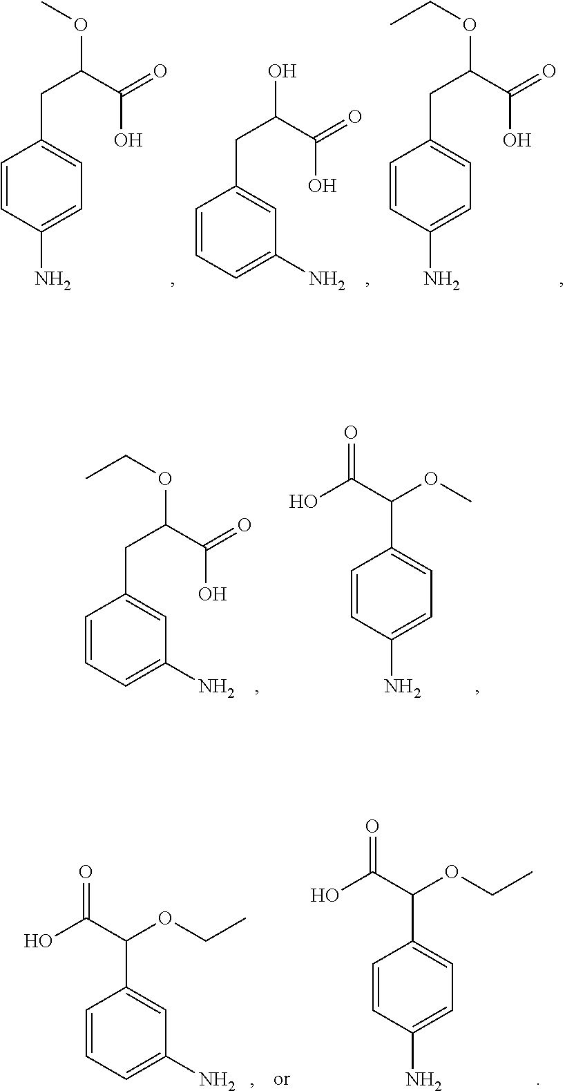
C1=CC(N)=CC=C1CC(C(=O)O)OC.C1=CC=C(N)C=C1CC(C(=O)O)O.C1=CC(N)=CC=C1CC(C(=O)O)OCC.C1=CC=C(N)C=C1CC(C(=O)O)OCC.C1=CC(N)=CC=C1C(OC)C(O)=O.C1=CC=C(N)C=C1C(OCC)C(O)=O.C1=CC(N)=CC=C1C(OCC)C(O)=O
